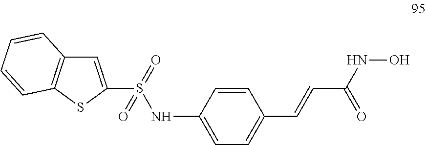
C1=C(S(=O)(NC2=CC=C(C=CC(NO)=O)C=C2)=O)SC2=C1C=CC=C2
